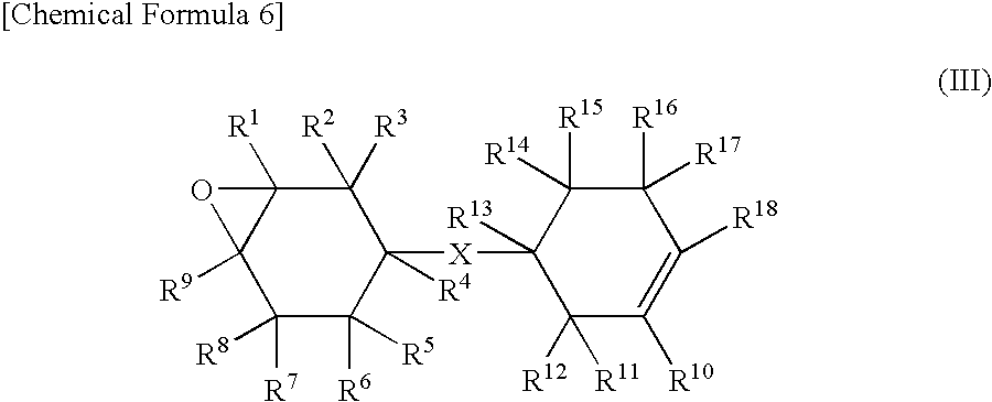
C1([R8])([R7])C([R6])([R5])C([R4])([X]C2([R13])C([R11])([R12])C([R10])=C([R18])C([R16])([R17])C2([R15])[R14])C([R2])([R3])C2([R1])C1([R9])O2
